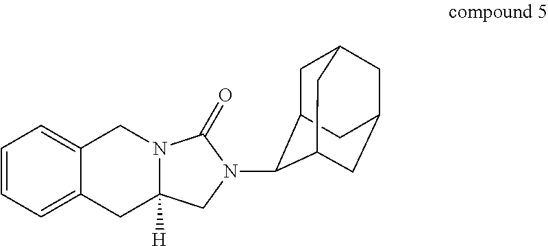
C1=CC=C2C(=C1)CN1C([H])(C2)CN(C2C3CC4CC(CC2C4)C3)C1=O
